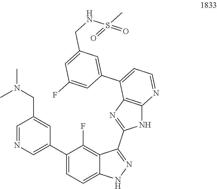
C1=NC=C(C2=CC=C3C(=C2F)C(C2=NC4=C(N2)N=CC=C4C2=CC(CNS(C)(=O)=O)=CC(F)=C2)=NN3)C=C1CN(C)C
